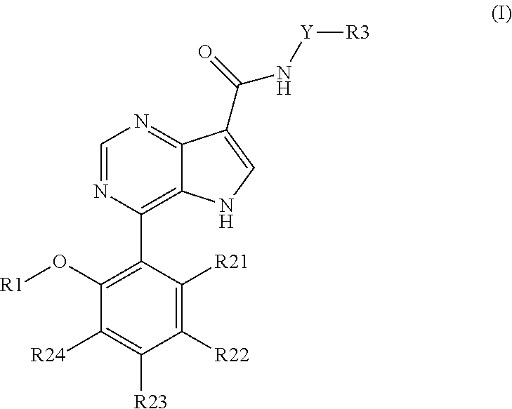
C1([R24])=C([R23])C([R22])=C([R21])C(C2=C3C(=NC=N2)C(C(=O)N[Y][R3])=CN3)=C1O[R1]
